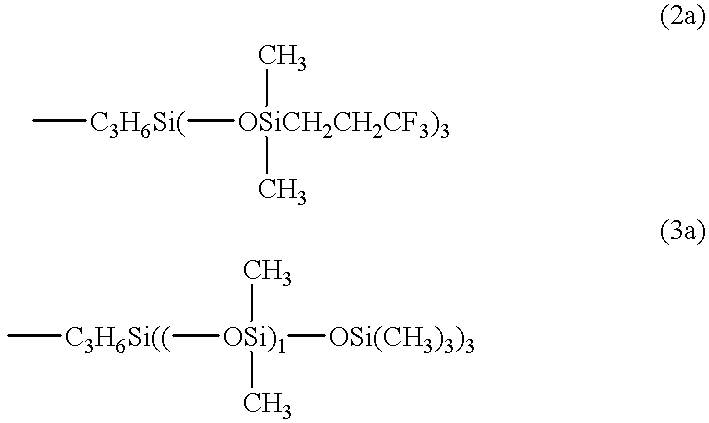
C[C3H6Si(][OSiCH2CH2CF3)3](C)C.C[C3H6Si((][OSi)1]([OSi(CH3)3)3])(C)C
